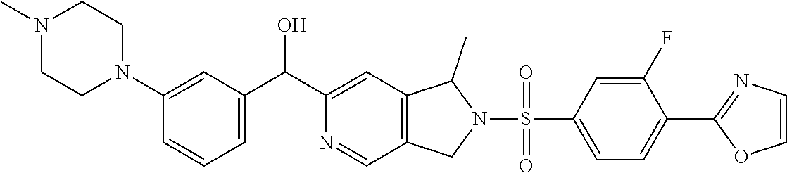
C1=C(N2CCN(C)CC2)C=CC=C1C(C1=CC2=C(C=N1)CN(S(=O)(C1=CC=C(C3=NC=CO3)C(F)=C1)=O)C2C)O
